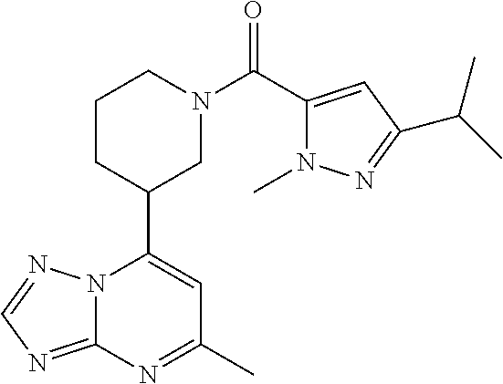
N12C(=NC=N1)N=C(C)C=C2C1CN(C(=O)C2=CC(C(C)C)=NN2C)CCC1
